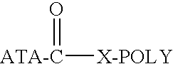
[ATA-C]([X-POLY])=O
